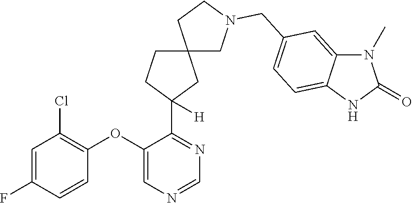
C1=C(F)C=CC(OC2=CN=CN=C2C2([H])CC3(CC2)CN(CC2=CC=C4C(=C2)N(C)C(=O)N4)CC3)=C1Cl
